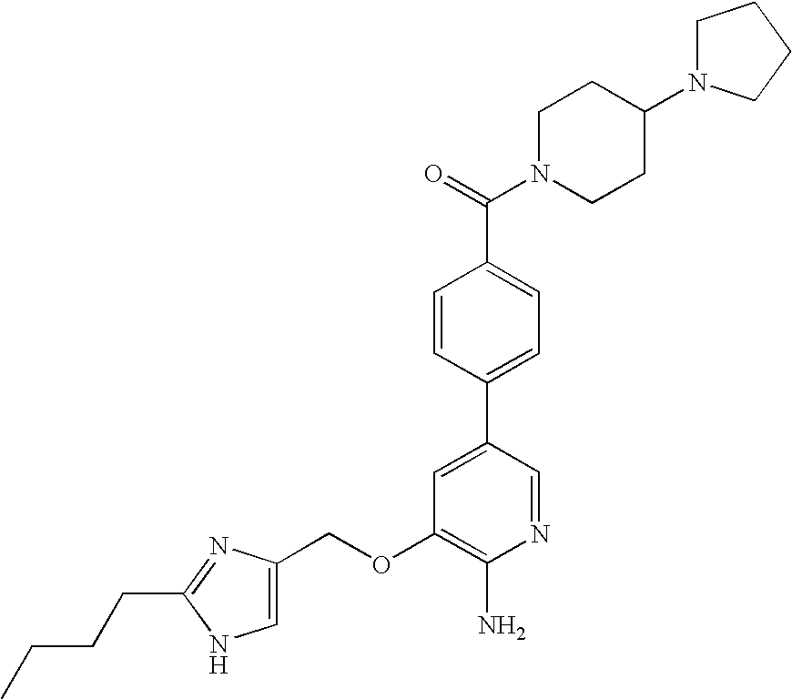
O(C1=C(N)N=CC(C2=CC=C(C(=O)N3CCC(N4CCCC4)CC3)C=C2)=C1)CC1=CNC(CCCC)=N1
